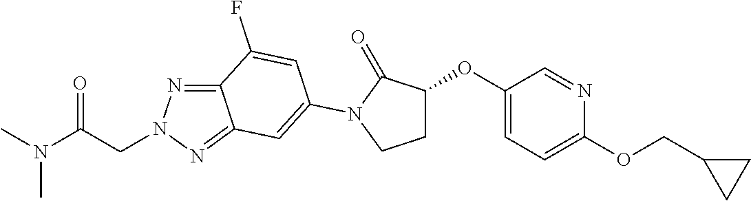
C12=NN(CC(=O)N(C)C)N=C1C=C(N1C(=O)C(OC3=CC=C(OCC4CC4)N=C3)CC1)C=C2F
